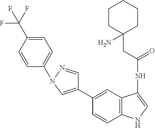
C1(C2=CN(C3=CC=C(C(F)(F)F)C=C3)N=C2)=CC2=C(C=C1)NC=C2NC(CC1(N)CCCCC1)=O
